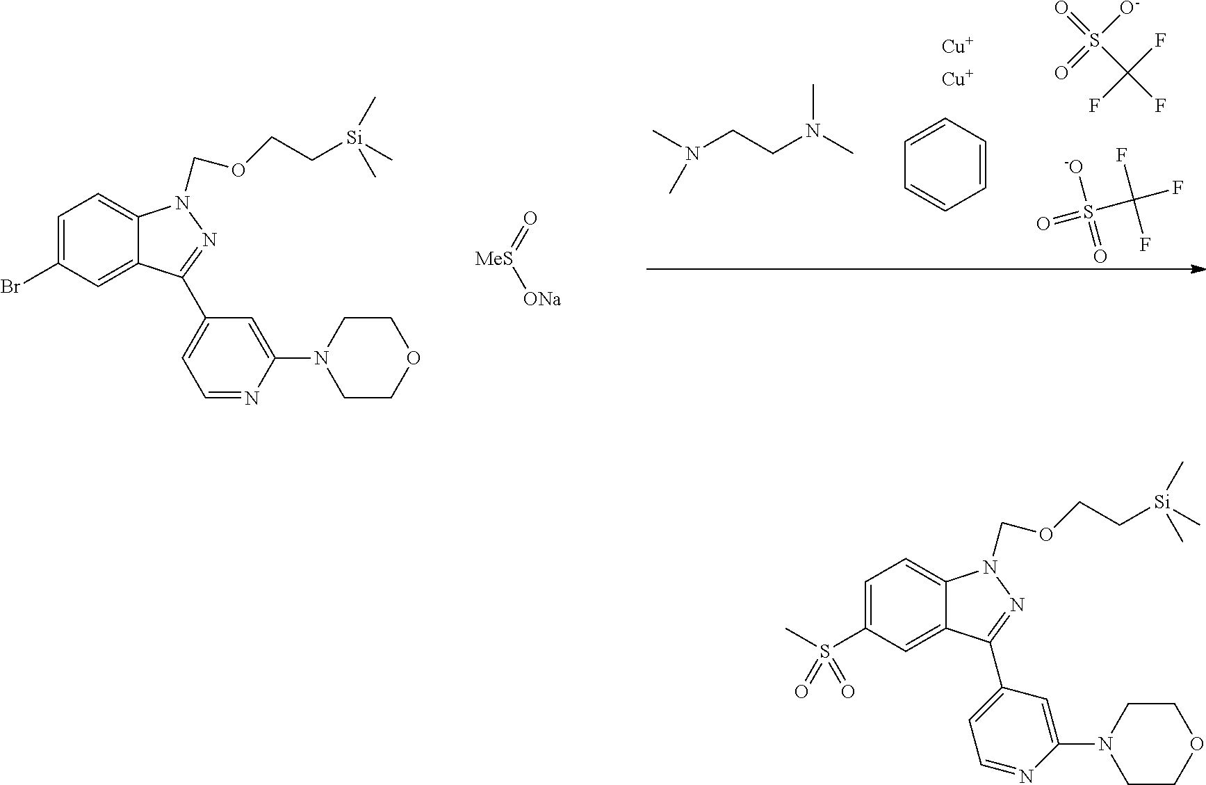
C1=C(S(C)(=O)=O)C=C2C(=C1)N(COCC[Si](C)(C)C)N=C2C1=CC=NC(N2CCOCC2)=C1.[MeS](=O)[ONa].S([O-])(=O)(=O)C(F)(F)F.O=S(C(F)(F)F)([-O])=O.C1=CC=CC=C1.[Cu].[Cu].CN(CCN(C)C)C.C1=C(Br)C=C2C(=C1)N(COCC[Si](C)(C)C)N=C2C1=CC=NC(N2CCOCC2)=C1
